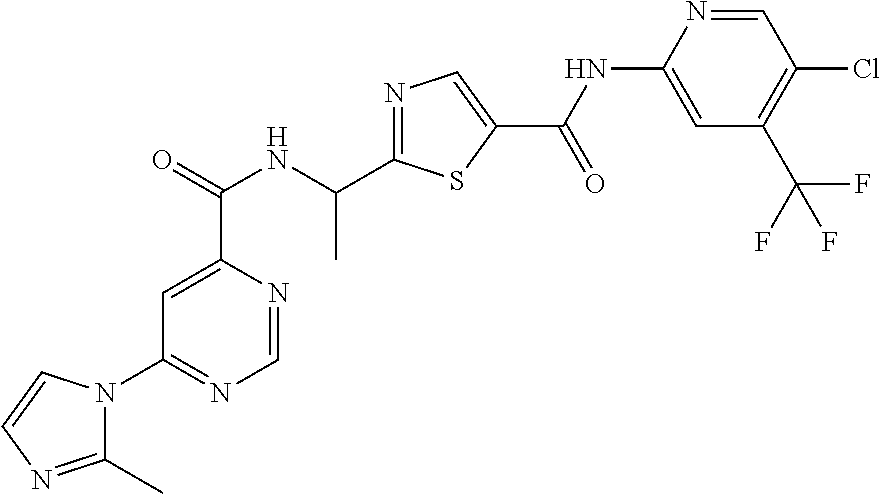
C1=C(C(NC(C2=NC=C(C(=O)NC3=CC(C(F)(F)F)=C(Cl)C=N3)S2)C)=O)N=CN=C1N1C(C)=NC=C1
